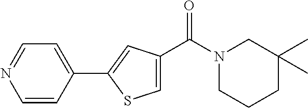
C1=CC(C2=CC(C(N3CCCC(C)(C)C3)=O)=CS2)=CC=N1
